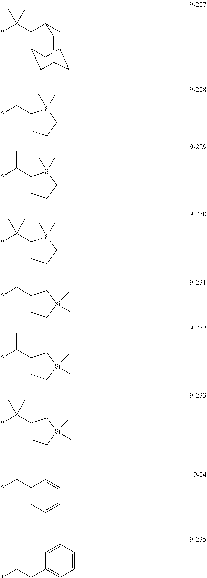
*CC1CCC[Si]1(C)C.*C(C1C2CC3CC(CC1C3)C2)(C)C.*C(C1CCC[Si]1(C)C)C.*C(C1CCC[Si]1(C)C)(C)C.*CC1CC[Si](C)(C)C1.*C(C1CC[Si](C)(C)C1)C.*C(C1CC[Si](C)(C)C1)(C)C.C1(C*)=CC=CC=C1.C1=CC=CC(CC*)=C1
